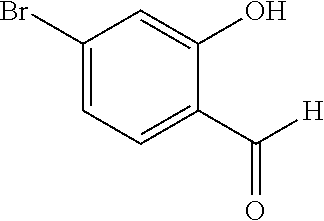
C1(Br)=CC=C(C(=O)[H])C(O)=C1
